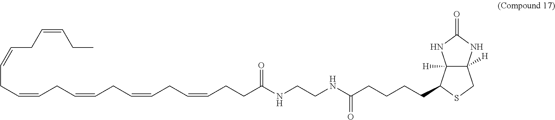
C(C=CCC=CCC=CCC=CCCC(NCCNC(CCCCC1C2([H])C([H])(CS1)NC(=O)N2)=O)=O)C=CCC=CCC
